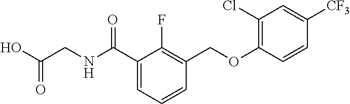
C1(C(NCC(O)=O)=O)=CC=CC(COC2=C(Cl)C=C([CF3])C=C2)=C1F
